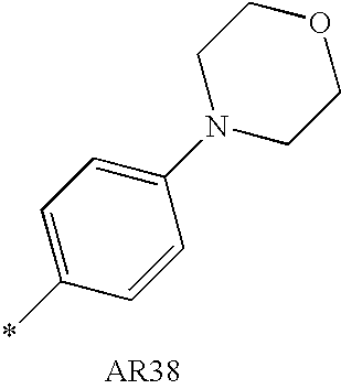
C1=C(*)C=CC(N2CCOCC2)=C1
